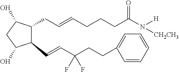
C1(CC=CCCCC(N([H])[CH2CH3])=O)C(C=CC(CCC2=CC=CC=C2)(F)F)C(O)CC1O
